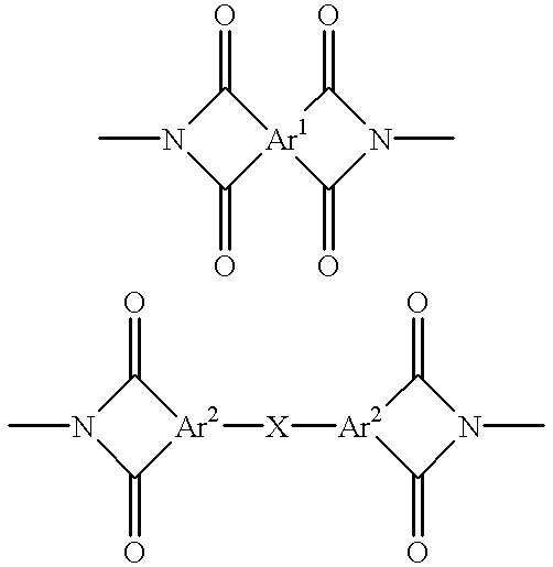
C1(=O)[Ar1]2(C(=O)N1C)C(=O)N(C)C2=O.C1(=O)[Ar2]([X][Ar2]2C(=O)N(C)C2=O)C(=O)N1C
